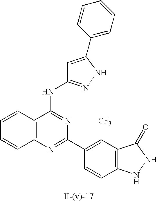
C12=C(N=C(C3=C([CF3])C4=C(C=C3)NNC4=O)N=C1NC1=NNC(C3=CC=CC=C3)=C1)C=CC=C2
